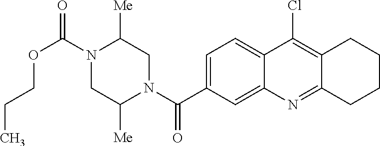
N1(C(OCCC)=O)CC([Me])N(C(=O)C2=CC=C3C(=C2)N=C2C(=C3Cl)CCCC2)CC1[Me]
